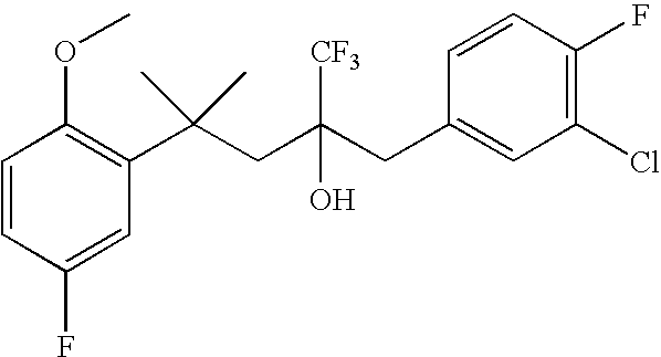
C1(F)=CC(C(CC(CC2=CC(Cl)=C(F)C=C2)(O)[CF3])(C)C)=C(OC)C=C1
